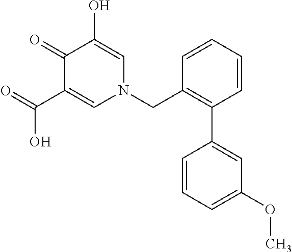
C1(=O)C(C(=O)O)=CN(CC2=C(C3=CC(OC)=CC=C3)C=CC=C2)C=C1O
